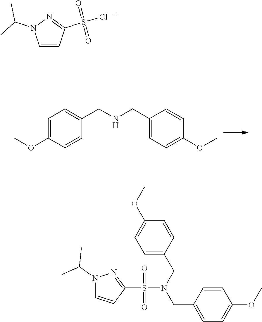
C1=C(OC)C=CC(CNCC2=CC=C(OC)C=C2)=C1.C1=CC(S(=O)(=O)Cl)=NN1C(C)C.N1(C(C)C)C=CC(S(=O)(=O)N(CC2=CC=C(OC)C=C2)CC2=CC=C(OC)C=C2)=N1
